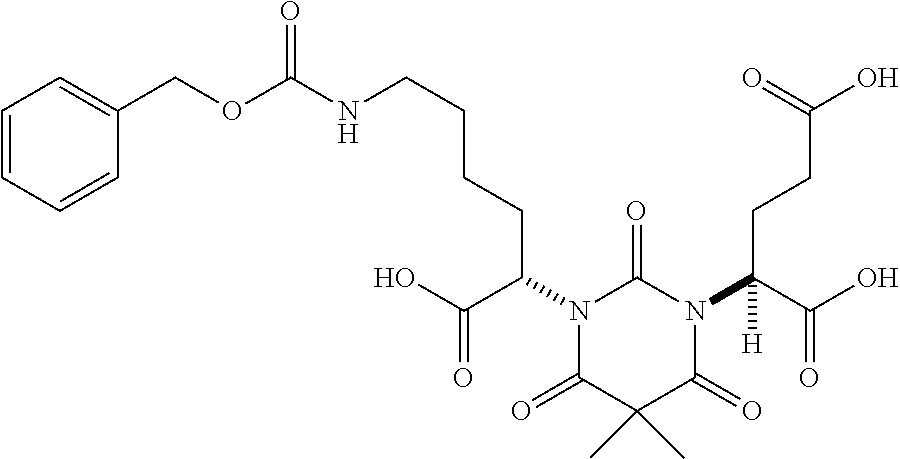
C1(COC(NCCCCC(N2C(=O)N(C(C(O)=O)(CCC(O)=O)[H])C(=O)C(C)(C)C2=O)C(O)=O)=O)=CC=CC=C1
